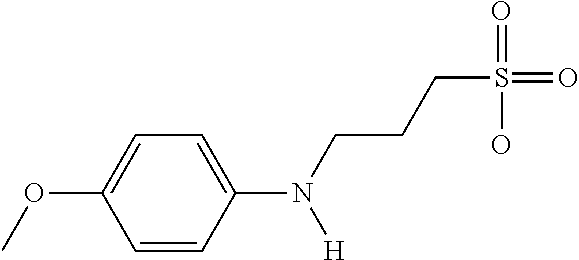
C(S(=O)(=O)O)CCN(C1=CC=C(OC)C=C1)[H]
